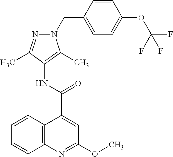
C12=C(N=C(OC)C=C1C(NC1=C(C)N(CC3=CC=C(OC(F)(F)F)C=C3)N=C1C)=O)C=CC=C2
